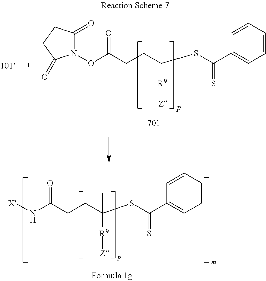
C(CCC(SC(C1=CC=CC=C1)=S)([R9][Z])C)(ON1C(=O)CCC1=O)=O.C(CCC(SC(C1=CC=CC=C1)=S)([R9][Z])C)(N[X])=O
